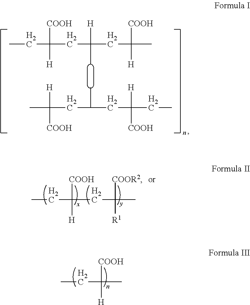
CCC(CC(CC(C)([COOH])[H])([H])C)([COOH])[H].CC(CC(CC(CC)([H])[COOH])C)([H])[COOH].CCC(CC(C)([COOR2])[R1])([COOH])[H].CCC(C)([COOH])[H]
